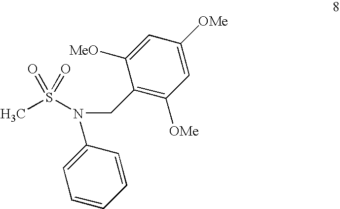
CS(N(CC1=C([OMe])C=C([OMe])C=C1[MeO])C1=CC=CC=C1)(=O)=O
